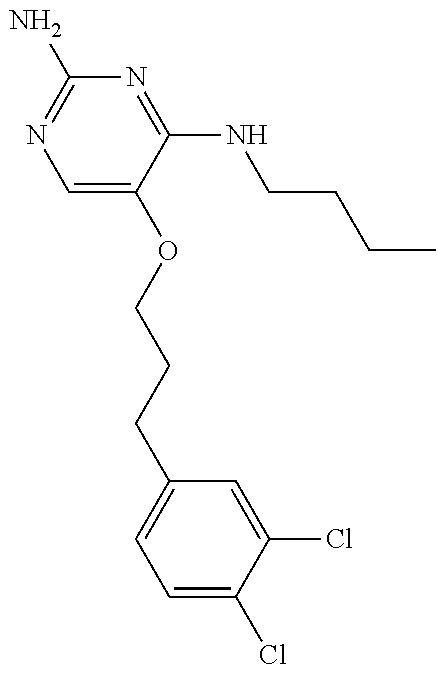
C(CCOC1=CN=C(N)N=C1NCCCC)C1=CC=C(Cl)C(Cl)=C1
